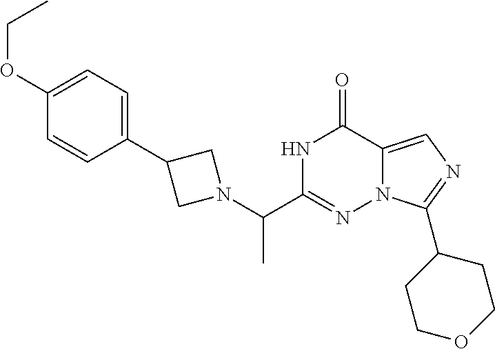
N1C(C(N2CC(C3=CC=C(OCC)C=C3)C2)C)=NN2C(=CN=C2C2CCOCC2)C1=O
